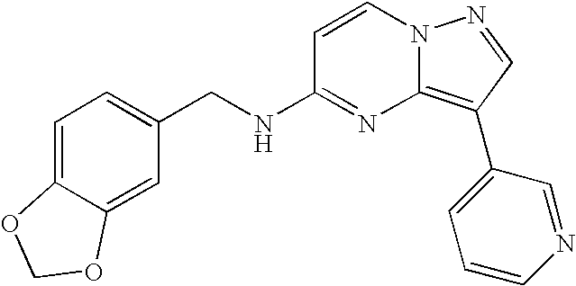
C1=CN2C(=C(C3=CC=CN=C3)C=N2)N=C1NCC1=CC=C2C(=C1)OCO2
